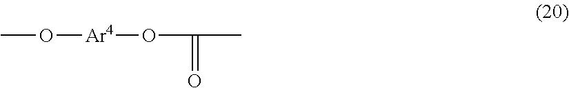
CO[Ar4]OC(=O)C
